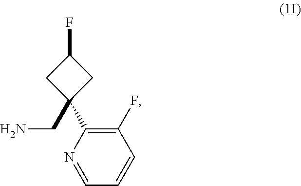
C1(C2(CN)CC(F)C2)=C(F)C=CC=N1
